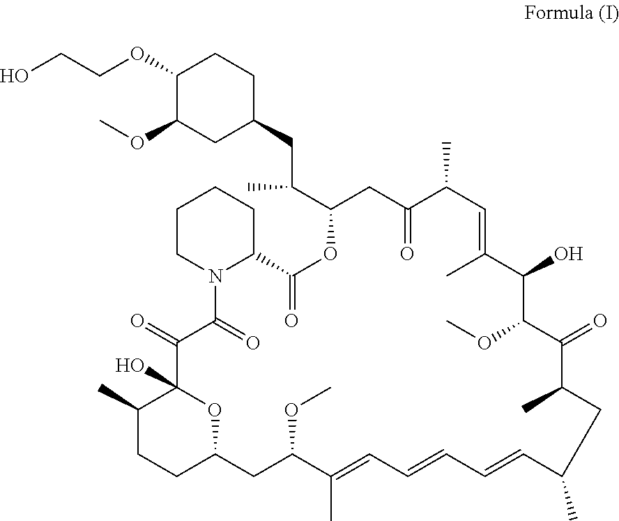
OCCOC1C(OC)CC(CC(C2OC(=O)C3CCCCN3C(=O)C(=O)C3(O)C(C)CCC(O3)CC(OC)C(C)=CC=CC=CC(C)CC(C)C(=O)C(OC)C(O)C(C)=CC(C)C(=O)C2)C)CC1
